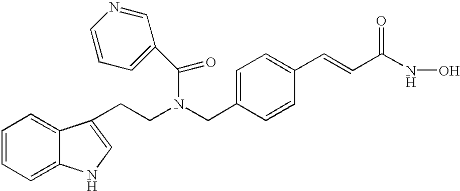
C(C1=CC=C(C=CC(NO)=O)C=C1)N(CCC1=CNC2=CC=CC=C21)C(=O)C1=CC=CN=C1
